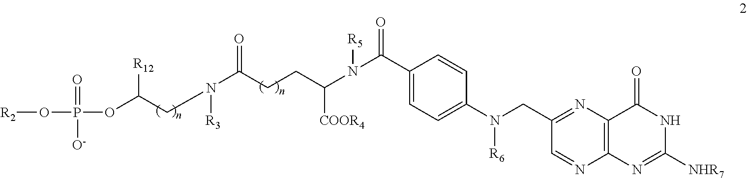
C1(C(N(C(CCC(N(CC(OP(O[R2])(=O)[O-])[R12])[R3])=O)[COOR4])[R5])=O)=CC=C(N(CC2=NC3=C(N=C2)N=C([NHR7])NC3=O)[R6])C=C1
